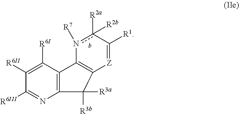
c1([R2a])([R2b])n([R7])C2=C([Z]=C1[R1])C([R3a])([R3b])C1=C2C([R6I])=C([R6II])C([R6III])=N1
